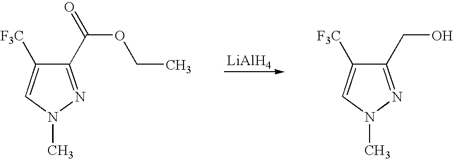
C1([F3C])=CN(C)N=C1CO.[LiAlH4].C1([F3C])=CN(C)N=C1C(=O)OCC
